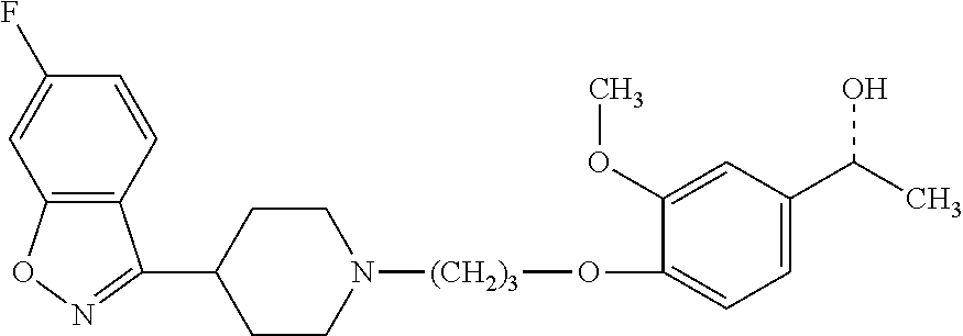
C1(F)=CC2=C(C=C1)C(C1CCN([(CH2)3]OC3=CC=C(C(C)O)C=C3OC)CC1)=NO2
